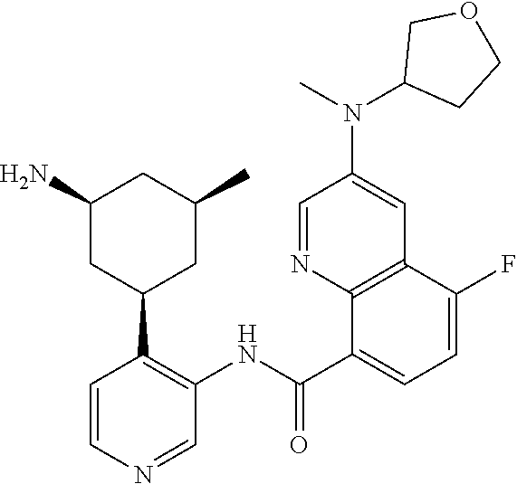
C1=NC2=C(C=C1N(C)C1CCOC1)C(F)=CC=C2C(NC1=C(C2CC(C)CC(N)C2)C=CN=C1)=O
